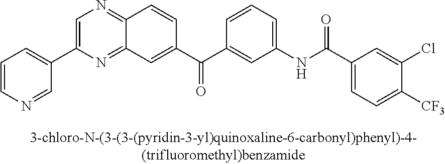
N1=C2C(=NC=C1C1=CC=CN=C1)C=CC(C(C1=CC(NC(C3=CC=C([CF3])C(Cl)=C3)=O)=CC=C1)=O)=C2
